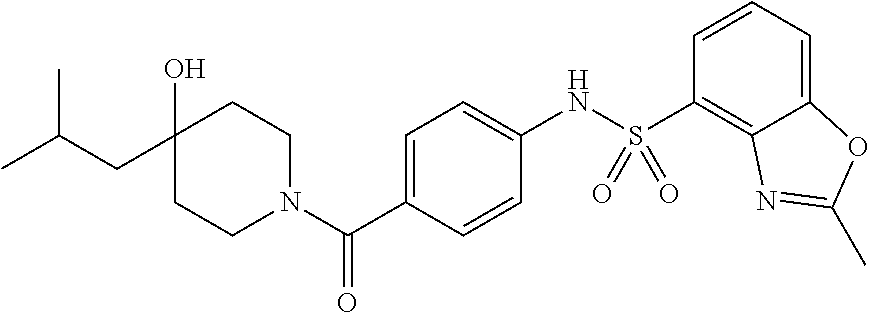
C1(O)(CC(C)C)CCN(C(C2=CC=C(NS(C3=C4C(=CC=C3)OC(C)=N4)(=O)=O)C=C2)=O)CC1
